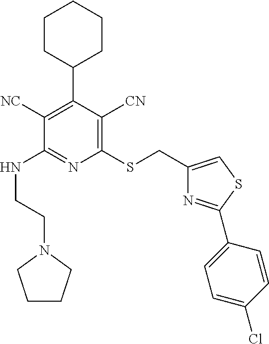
C1([NC])=C(C2CCCCC2)C([CN])=C(SCC2=CSC(C3=CC=C(Cl)C=C3)=N2)N=C1NCCN1CCCC1
